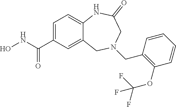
C1=C(C(NO)=O)C=C2C(=C1)NC(=O)CN(CC1=C(OC(F)(F)F)C=CC=C1)C2
